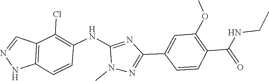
N1N=CC2=C1C=CC(NC1=NC(C3=CC(OC)=C(C(NCC)=O)C=C3)=NN1C)=C2Cl
